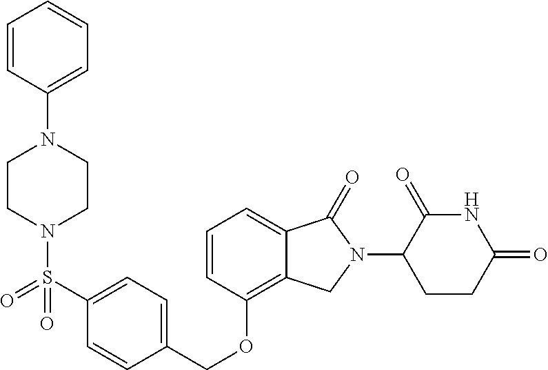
C1(=O)C(N2C(=O)C3=CC=CC(OCC4=CC=C(S(=O)(N5CCN(C6=CC=CC=C6)CC5)=O)C=C4)=C3C2)CCC(=O)N1
